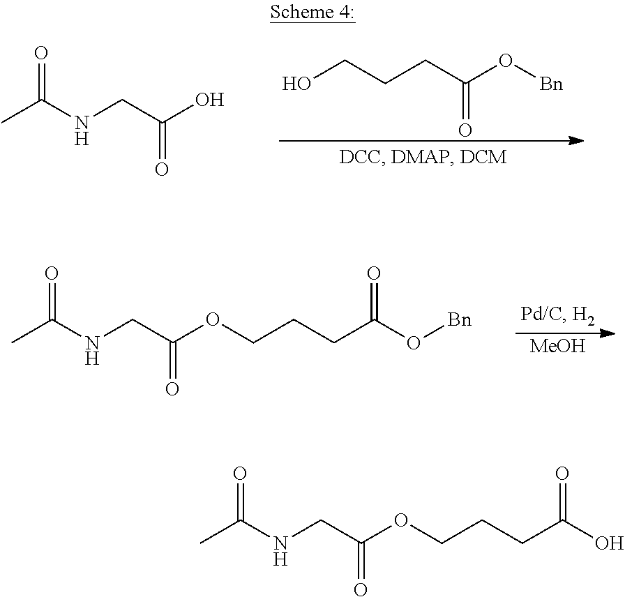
OCCCC(O[Bn])=O.CC(NCC(O)=O)=O.[MeOH].CC(NCC(OCCCC(O[Bn])=O)=O)=O.CC(NCC(OCCCC(O)=O)=O)=O
